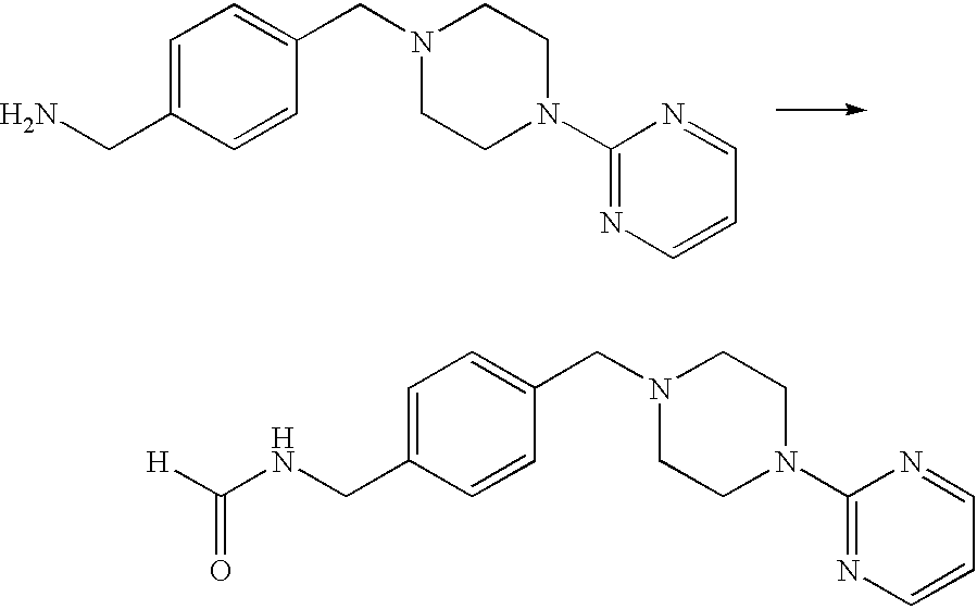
C1=C(CNC([H])=O)C=CC(CN2CCN(C3=NC=CC=N3)CC2)=C1.C1=C(CN)C=CC(CN2CCN(C3=NC=CC=N3)CC2)=C1
